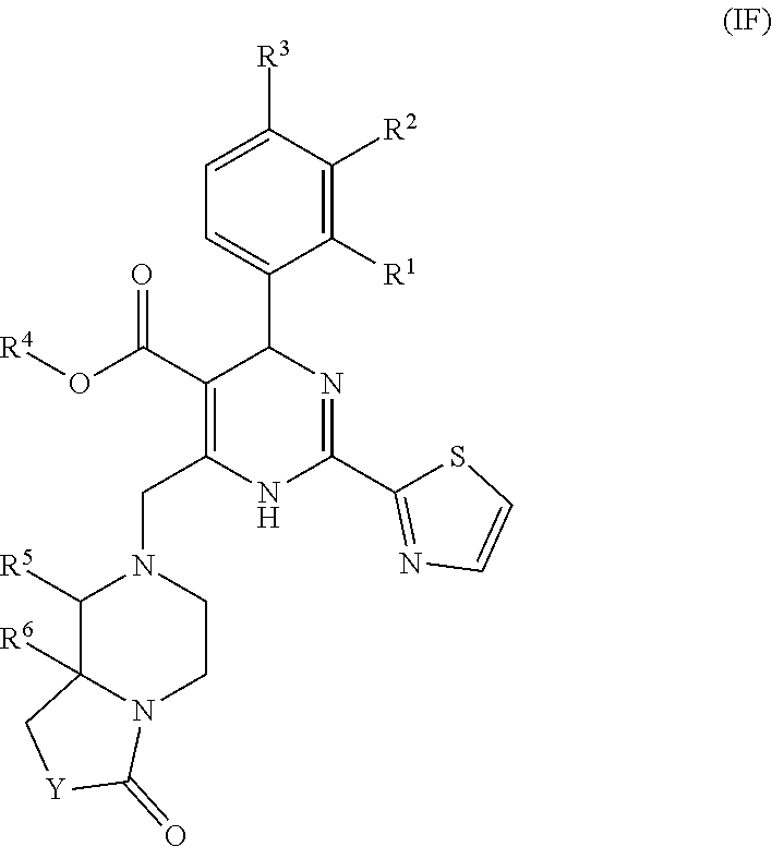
C1([R1])=C([R2])C([R3])=CC=C1C1C(C(=O)O[R4])=C(CN2C([R5])C3([R6])N(CC2)C(=O)[Y]C3)NC(C2=NC=CS2)=N1
